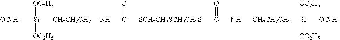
[OC2H5][Si]([CH2CH2CH2]NC([SCH2CH2SCH2CH2S]C(N[CH2CH2CH2][Si]([OC2H5])([OC2H5])[OC2H5])=O)=O)([OC2H5])[OC2H5]
